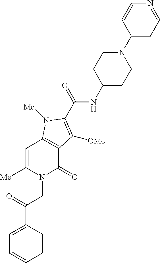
C1=CC(C(=O)CN2C(=O)C3=C(C=C2[Me])N([Me])C(C(=O)NC2CCN(C4=CC=NC=C4)CC2)=C3[OMe])=CC=C1
